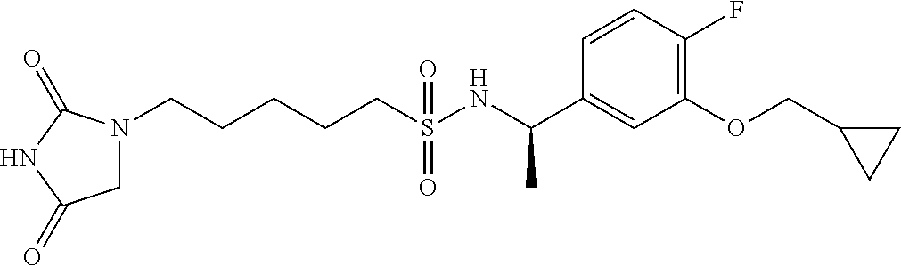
N1(CCCCCS(NC(C2=CC(OCC3CC3)=C(F)C=C2)C)(=O)=O)CC(=O)NC1=O
